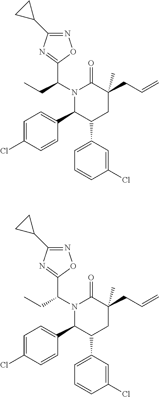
N1(C(C2=NC(C3CC3)=NO2)CC)C(C2=CC=C(Cl)C=C2)C(C2=CC=CC(Cl)=C2)CC(CC=C)(C)C1=O.N1(C(C2=NC(C3CC3)=NO2)CC)C(C2=CC=C(Cl)C=C2)C(C2=CC=CC(Cl)=C2)CC(CC=C)(C)C1=O
